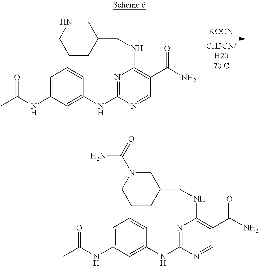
N1=C(NC2=CC(NC(C)=O)=CC=C2)N=CC(C(N)=O)=C1NCC1CNCCC1.[KOCN].N1=C(NC2=CC(NC(C)=O)=CC=C2)N=CC(C(N)=O)=C1NCC1CN(C(=O)N)CCC1
